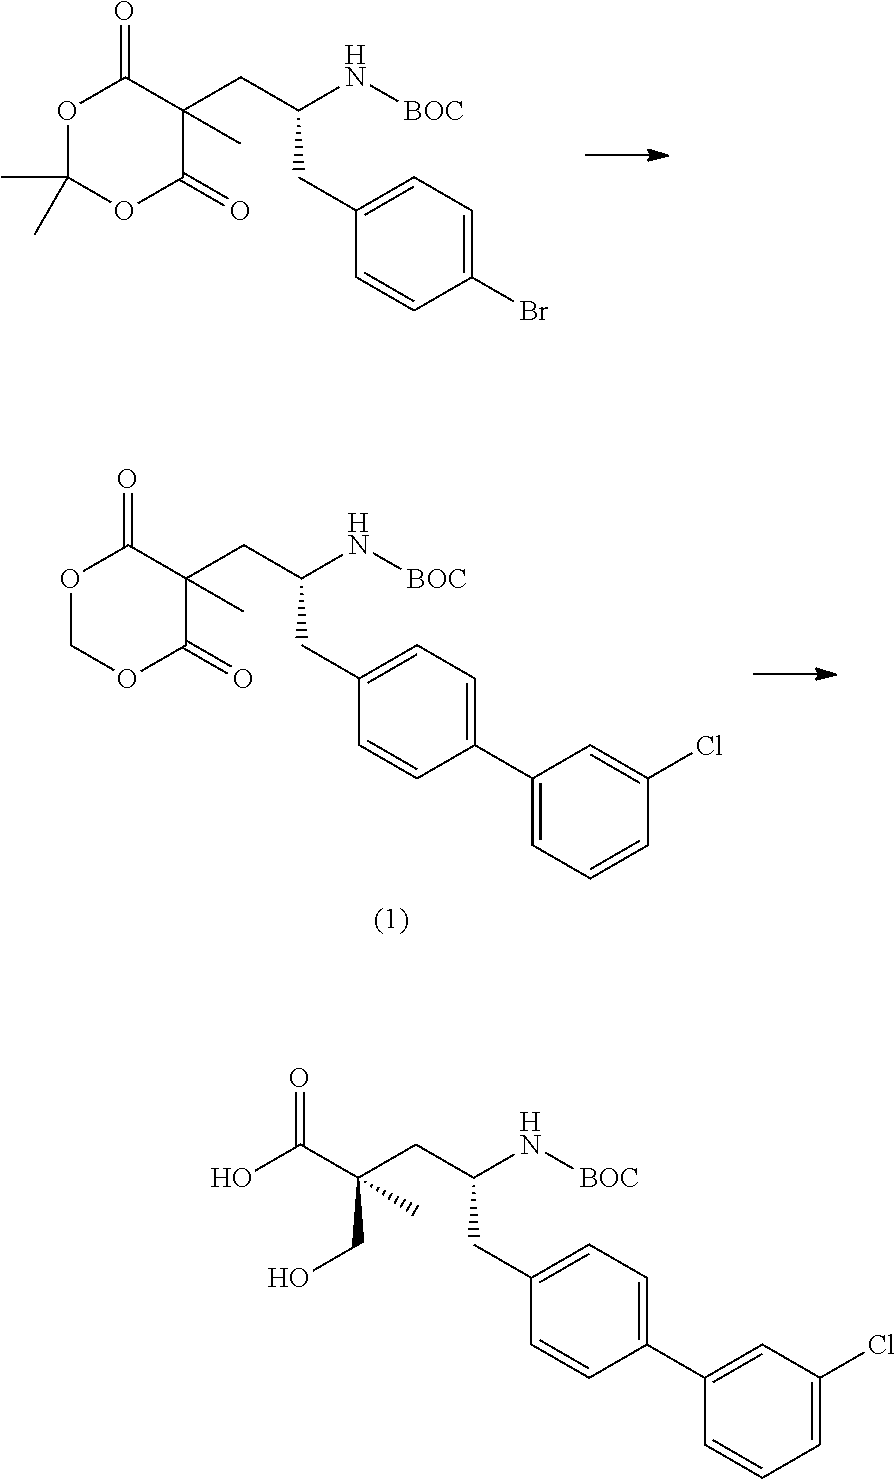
C(CC1=CC=C(Br)C=C1)(CC1(C)C(=O)OC(C)(C)OC1=O)N[BOC].C(CC1=CC=C(C2=CC(Cl)=CC=C2)C=C1)(CC(C(O)=O)(C)CO)N[BOC].C(CC1=CC=C(C2=CC=CC(Cl)=C2)C=C1)(CC1(C)C(=O)OCOC1=O)N[BOC]
